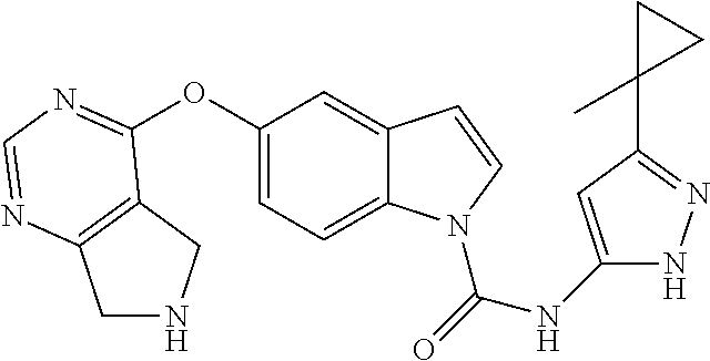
C12=C(N=CN=C1OC1=CC=C3C(=C1)C=CN3C(=O)NC1=CC(C3(C)CC3)=NN1)CNC2
